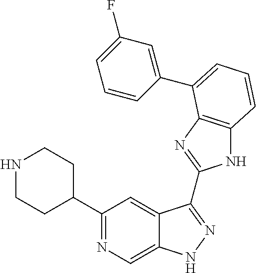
C1(C2=NC=C3C(=C2)C(C2=NC4=C(N2)C=CC=C4C2=CC(F)=CC=C2)=NN3)CCNCC1
